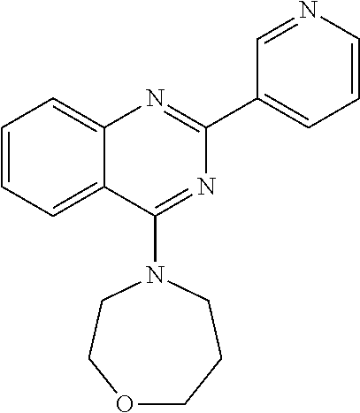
C1=CC=C2C(=C1)N=C(C1=CC=CN=C1)N=C2N1CCOCCC1
